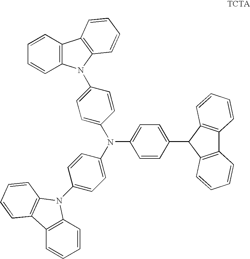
C12=C(C=CC=C1)C1=C(N2C2=CC=C(N(C3=CC=C(C4C5=C(C6=C4C=CC=C6)C=CC=C5)C=C3)C3=CC=C(N4C5=C(C=CC=C5)C5=C4C=CC=C5)C=C3)C=C2)C=CC=C1
